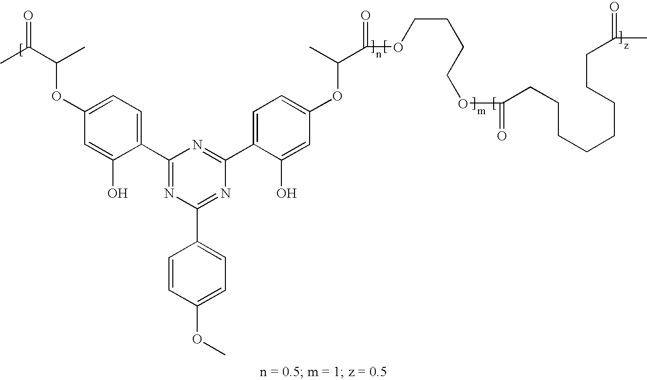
CC(=O)C(OC1=CC=C(C2=NC(C3=CC=C(OC)C=C3)=NC(C3=CC=C(OC(C(=O)OCCCCOC(=O)CCCCCCCCC(=O)C)C)C=C3O)=N2)C(O)=C1)C
